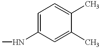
C1=C(NC)C=C(C)C(C)=C1
